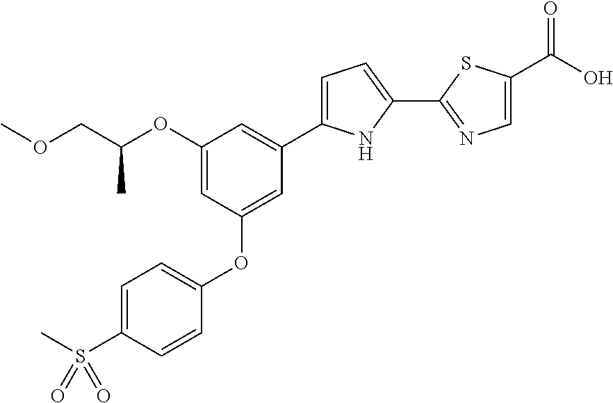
C1(OC(COC)C)=CC(OC2=CC=C(S(C)(=O)=O)C=C2)=CC(C2=CC=C(C3=NC=C(C(O)=O)S3)N2)=C1
